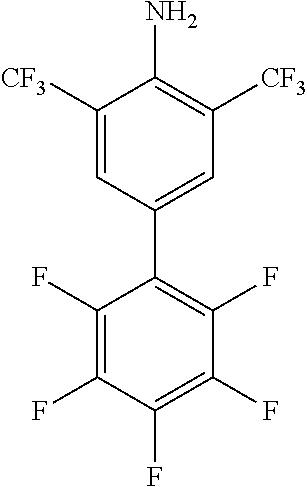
C1(F)=C(F)C(F)=C(F)C(F)=C1C1=CC([CF3])=C(N)C([CF3])=C1
